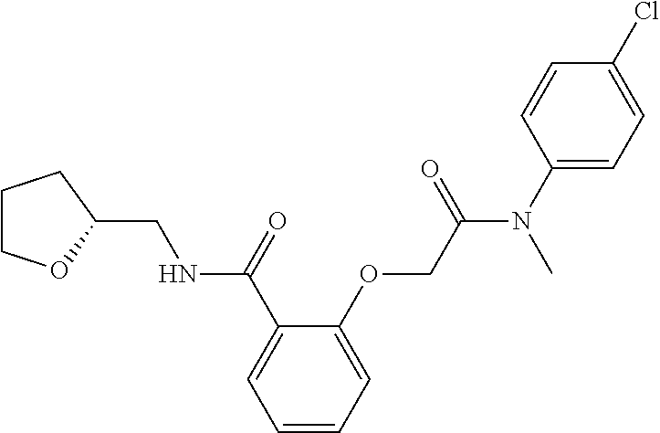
C1COC(CNC(C2=CC=CC=C2OCC(N(C2=CC=C(Cl)C=C2)C)=O)=O)C1
